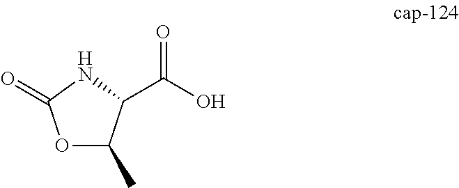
O1C(C)C(C(O)=O)NC1=O
